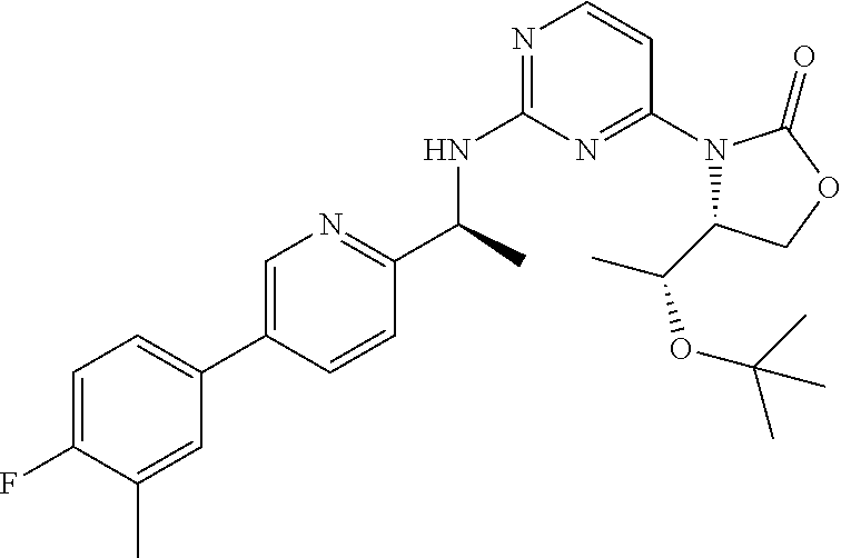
C1=C(F)C(C)=CC(C2=CN=C(C(C)NC3=NC=CC(N4C(C(C)OC(C)(C)C)COC4=O)=N3)C=C2)=C1
